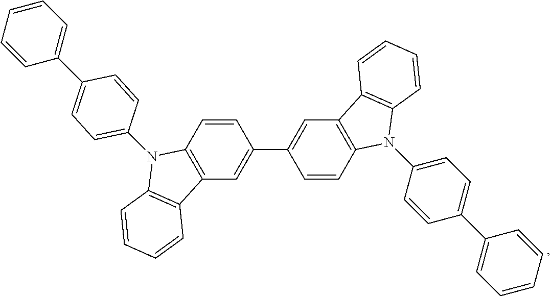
C1=C(C2=CC=CC=C2)C=CC(N2C3=C(C=C(C4=CC5=C(C=C4)N(C4=CC=C(C6=CC=CC=C6)C=C4)C4=C5C=CC=C4)C=C3)C3=C2C=CC=C3)=C1
